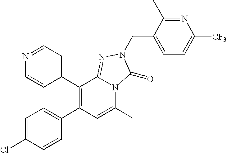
C1=C(Cl)C=CC(C2=C(C3=CC=NC=C3)C3=NN(CC4=CC=C([CF3])N=C4C)C(=O)N3C(C)=C2)=C1
